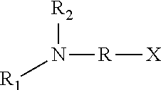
[R1]N([R][X])[R2]
